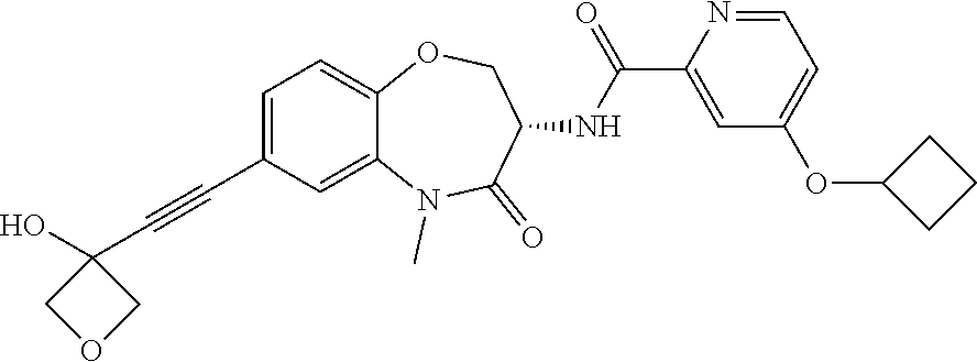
OC1(C#CC2=CC=C3C(=C2)N(C)C(=O)C(NC(C2=CC(OC4CCC4)=CC=N2)=O)CO3)COC1
